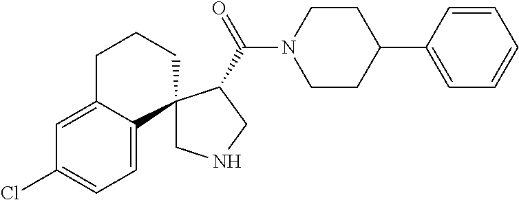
C1=C2C(=CC=C1Cl)C1(CCC2)CNCC1C(N1CCC(C2=CC=CC=C2)CC1)=O
